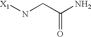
[X1]NCC(N)=O
